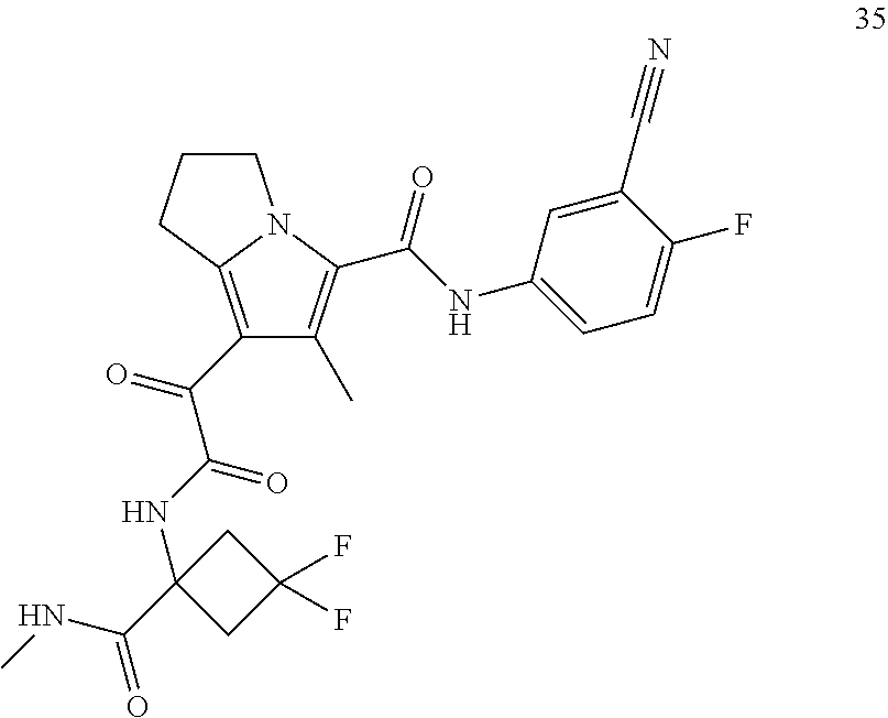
C1(C(C(NC2(C(=O)NC)CC(F)(F)C2)=O)=O)=C2N(C(C(NC3=CC=C(F)C(C#N)=C3)=O)=C1C)CCC2
